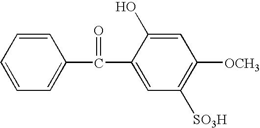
C1=CC(C(=O)C2=CC([SO3H])=C([OCH3])C=C2O)=CC=C1
